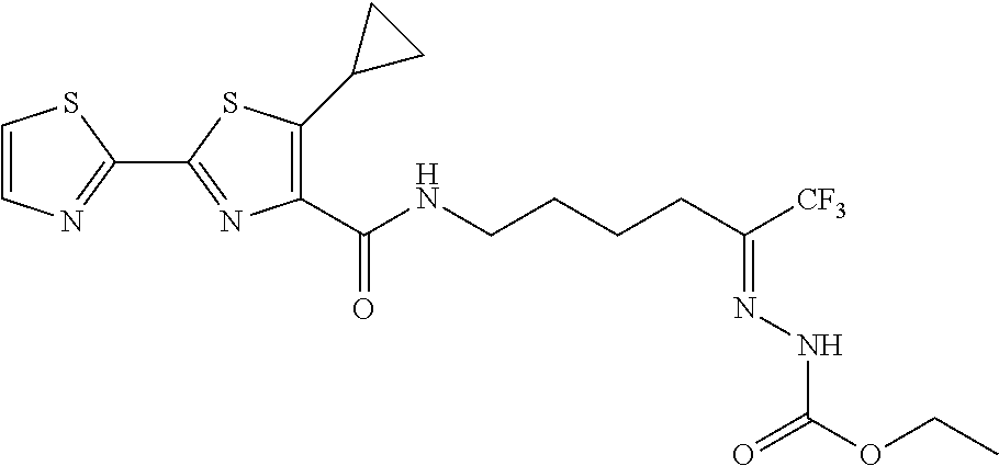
C1=CN=C(C2=NC(C(NCCCCC([CF3])=NNC(OCC)=O)=O)=C(C3CC3)S2)S1
